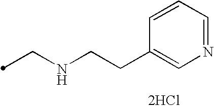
C(NCCC1=CN=CC=C1)C.[2HCl]
